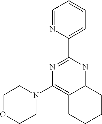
C12=NC(C3=CC=CC=N3)=NC(N3CCOCC3)=C1CCCC2
